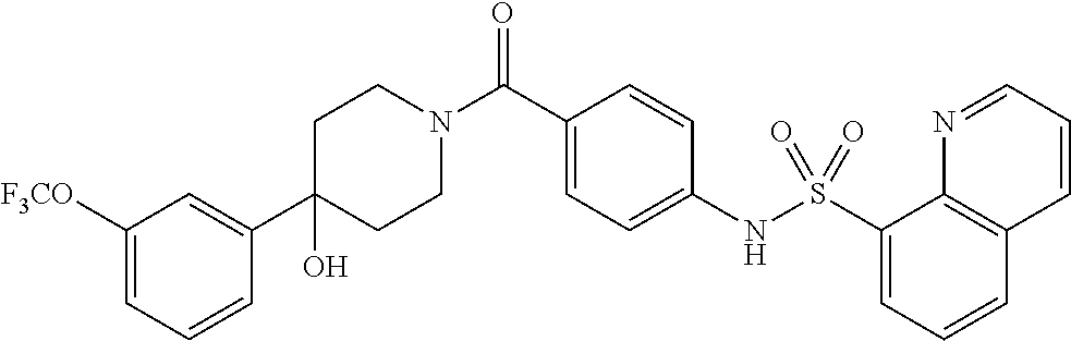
C1(C2=CC([F3CO])=CC=C2)(O)CCN(C(C2=CC=C(NS(C3=CC=CC4=C3N=CC=C4)(=O)=O)C=C2)=O)CC1
